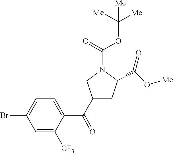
C1(C(C2=CC=C(Br)C=C2[CF3])=O)CC(C(O[Me])=O)N(C(=O)OC([Me])([Me])[Me])C1
